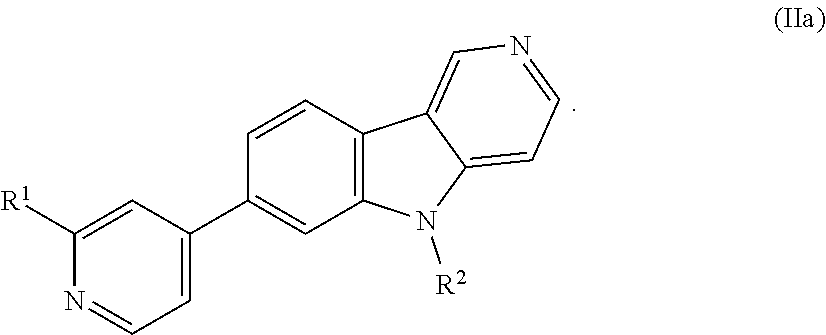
C1([R1])=CC(C2=CC3=C(C=C2)C2=CN=CC=C2N3[R2])=CC=N1
